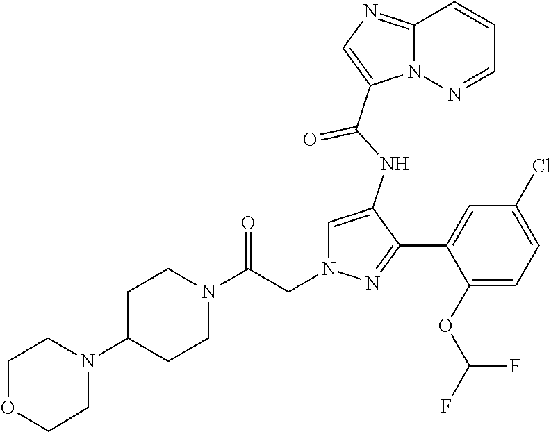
C1N(C2CCN(C(CN3C=C(NC(=O)C4=CN=C5N4N=CC=C5)C(C4=CC(Cl)=CC=C4OC(F)F)=N3)=O)CC2)CCOC1
